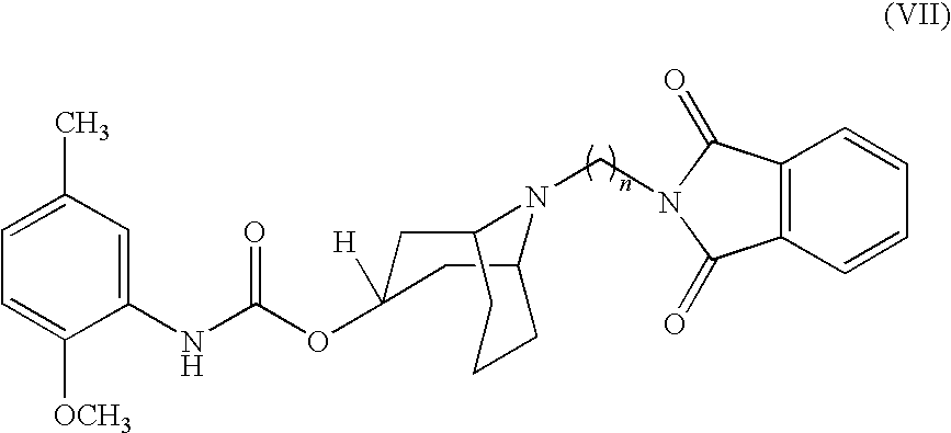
C12CC(OC(NC3=CC(C)=CC=C3[OCH3])=O)([H])CC(CCC1)N2CN1C(=O)C2=C(C1=O)C=CC=C2
